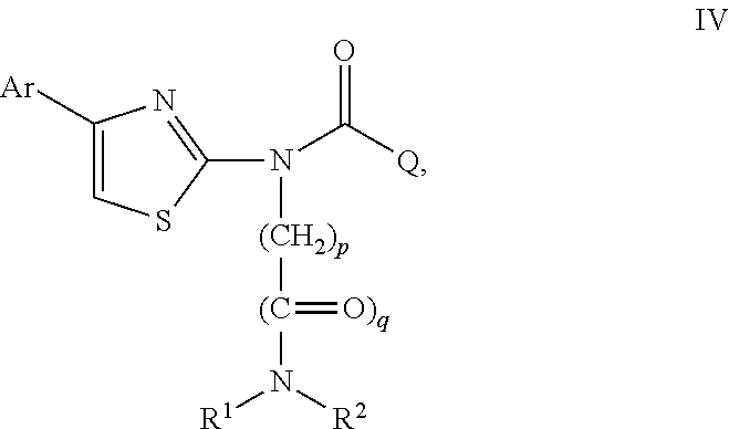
C1([Ar])=CSC(N(C(=O)[Q])[(CH2)p][(C](=[O)q])N([R1])[R2])=N1
